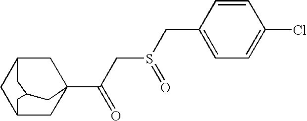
C12CC3(C(CS(CC4=CC=C(Cl)C=C4)=O)=O)CC(C1)CC(C2)C3
